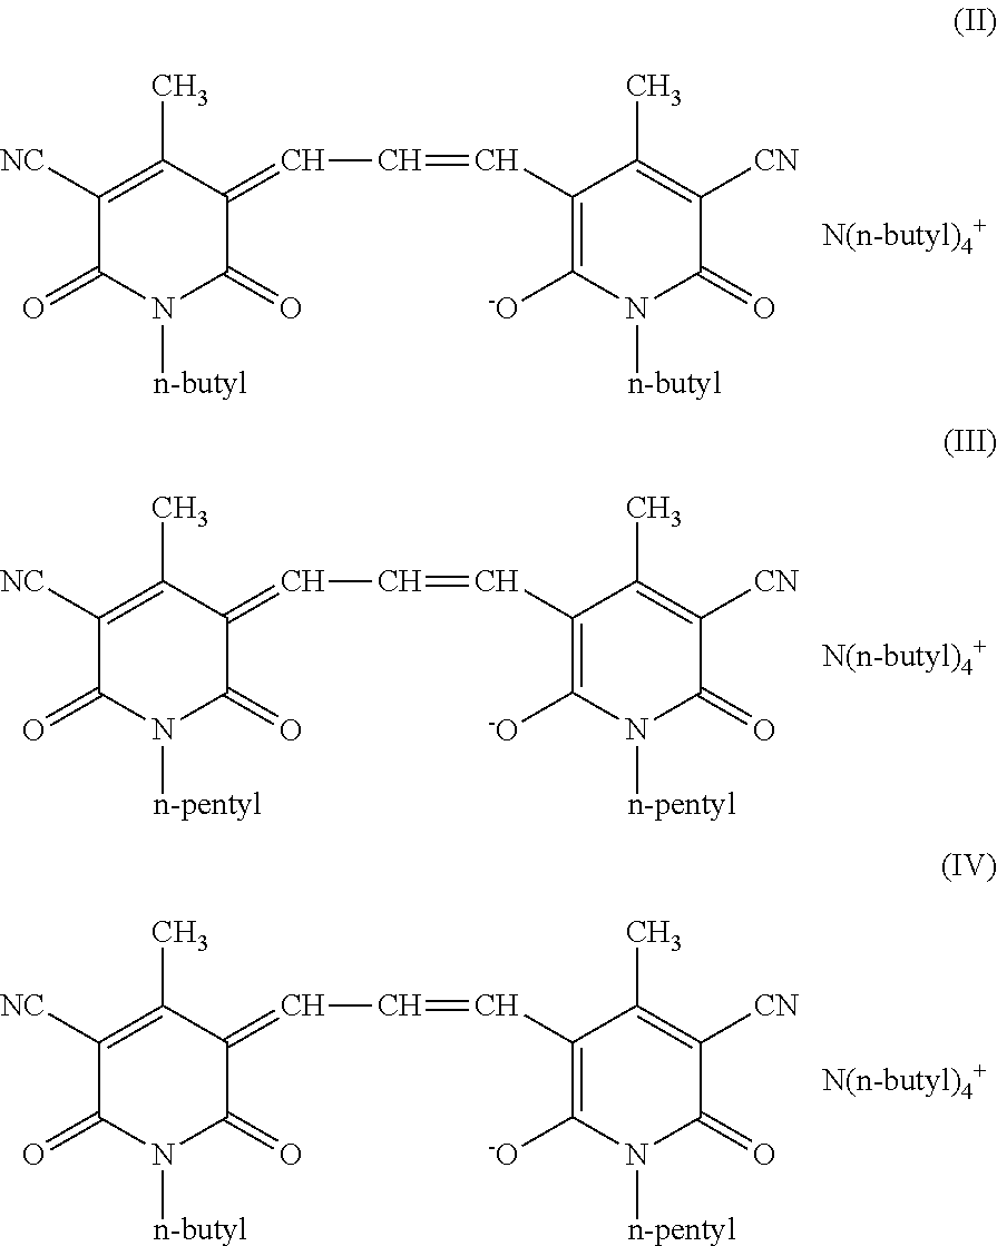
C1([NC])=C(C)C(=CC=CC2=C([-O])N([n-butyl])C(=O)C([CN])=C2C)C(=O)N([n-butyl])C1=O.C1([NC])=C(C)C(=CC=CC2=C([-O])N([n-pentyl])C(=O)C([CN])=C2C)C(=O)N([n-pentyl])C1=O.C1([NC])=C(C)C(=CC=CC2=C([-O])N([n-pentyl])C(=O)C([CN])=C2C)C(=O)N([n-butyl])C1=O
